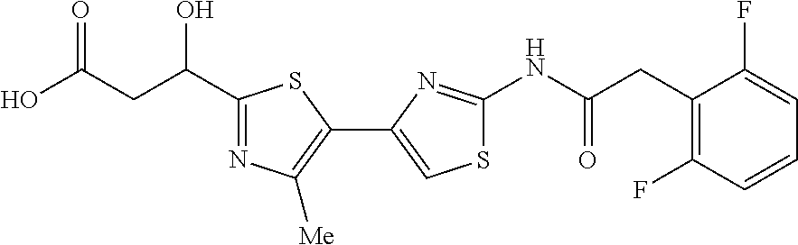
N(C(=O)CC1=C(F)C=CC=C1F)C1=NC(C2=C([Me])N=C(C(CC(O)=O)O)S2)=CS1
